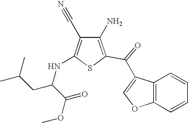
C1(N)=C(C(=O)C2=COC3=C2C=CC=C3)SC(NC(C(OC)=O)CC(C)C)=C1C#N
